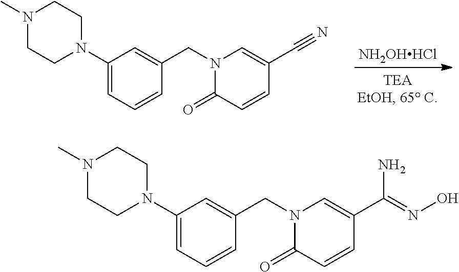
[NH2OHHCl].N1(CC2=CC(N3CCN(C)CC3)=CC=C2)C(=O)C=CC(C#N)=C1.N1(CC2=CC(N3CCN(C)CC3)=CC=C2)C(=O)C=CC(C(=NO)N)=C1
